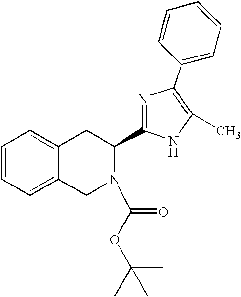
C1=CC=C2C(=C1)CC(C1=NC(C3=CC=CC=C3)=C(C)N1)N(C(=O)OC(C)(C)C)C2
